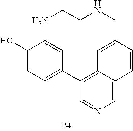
N(CC1=CC2=C(C3=CC=C(O)C=C3)C=NC=C2C=C1)CCN
